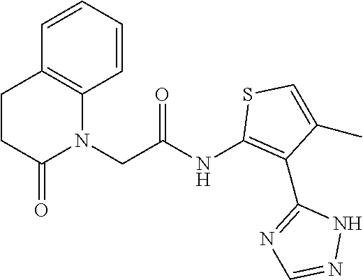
C(C(NC1=C(C2=NC=NN2)C(C)=CS1)=O)N1C2=C(C=CC=C2)CCC1=O
